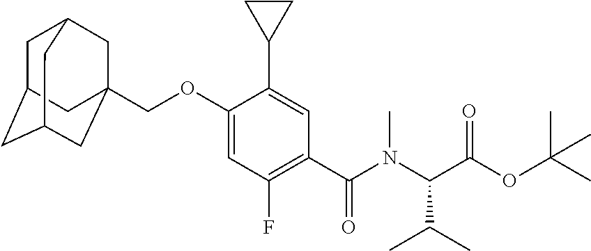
C1C2CC3CC(COC4=CC(F)=C(C(N(C(C(OC(C)(C)C)=O)C(C)C)C)=O)C=C4C4CC4)(CC1C3)C2
